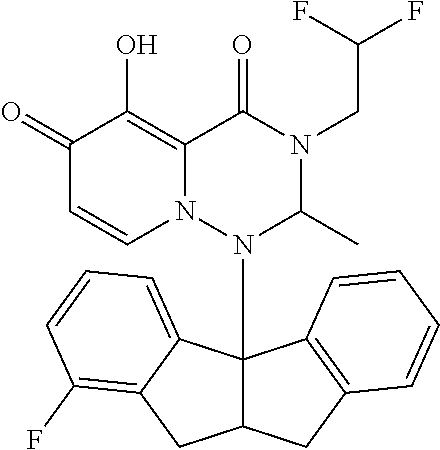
C1(=O)C=CN2C(=C1O)C(=O)N(CC(F)F)C(C)N2C12C(CC3=C1C=CC=C3)CC1=C(F)C=CC=C21
